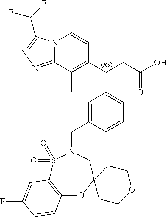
N12C(=NN=C1C(F)F)C(C)=C(C(CC(O)=O)C1=CC=C(C)C(CN3CC4(OC5=C(S3(=O)=O)C=C(F)C=C5)CCOCC4)=C1)C=C2
